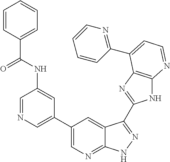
C1=NC=C(C2=CN=C3C(=C2)C(C2=NC4=C(N2)N=CC=C4C2=NC=CC=C2)=NN3)C=C1NC(=O)C1=CC=CC=C1
